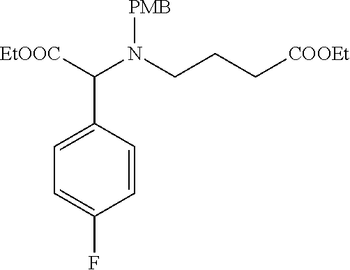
C1=CC(C([EtOOC])N(CCC[COOEt])[PMB])=CC=C1F
